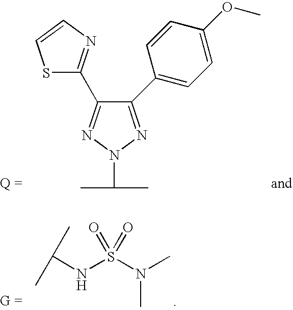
C1(C2=CC=C(OC)C=C2)=NN(C(C)C)N=C1C1=NC=CS1.C(NS(N(C)C)(=O)=O)(C)C
